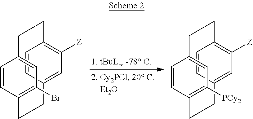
C1=CC2=C([Z])C=C1CCC1=C(Br)C=C(C=C1)CC2.C1=CC2=C([Z])C=C1CCC1=C([PCy2])C=C(C=C1)CC2
